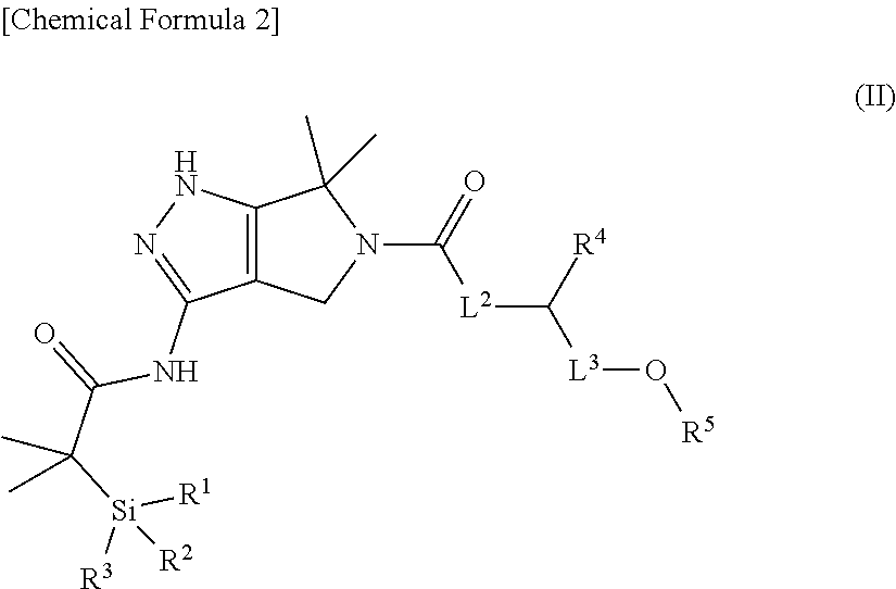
C12=C(CN(C(=O)[L2]C([R4])[L3]O[R5])C1(C)C)C(NC(=O)C([Si]([R3])([R1])[R2])(C)C)=NN2
